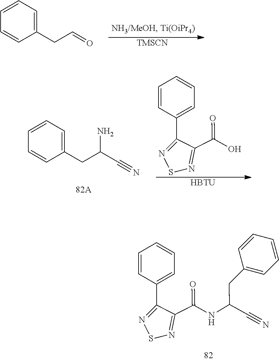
C1=CC(C2=NSN=C2C(=O)NC(CC2=CC=CC=C2)C#N)=CC=C1.[TMSCN].C1=CC=C(CC=O)C=C1.C1=CC(C2=NSN=C2C(=O)O)=CC=C1.[HBTU].C1=CC=C(CC(C#N)N)C=C1
